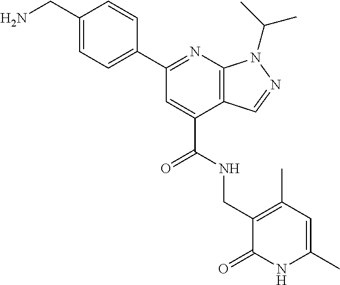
NCC1=CC=C(C2=NC3=C(C(C(=O)NCC4=C(C)C=C(C)NC4=O)=C2)C=NN3C(C)C)C=C1
